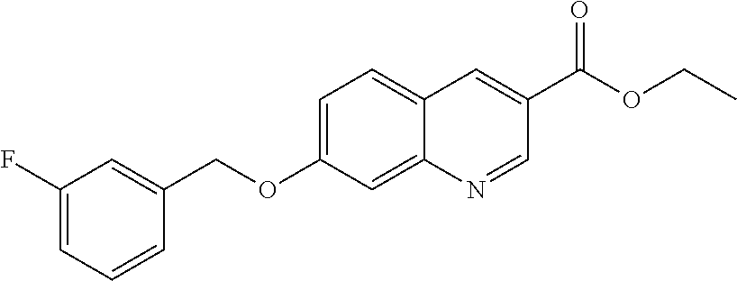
C1(F)=CC=CC(COC2=CC=C3C(=C2)N=CC(C(OCC)=O)=C3)=C1
